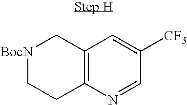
C12=C(N=CC([CF3])=C1)CC[BocN]C2
